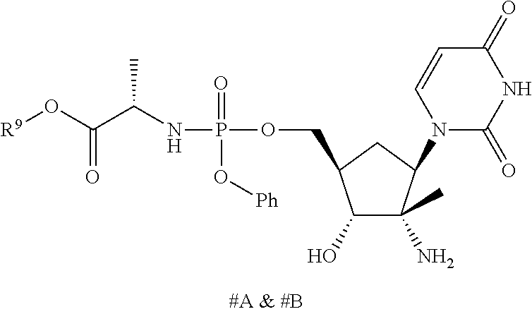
[R9]OC(C(NP(OCC1C(O)C(N)(C)C(N2C(=O)NC(=O)C=C2)C1)(=O)O[Ph])C)=O
